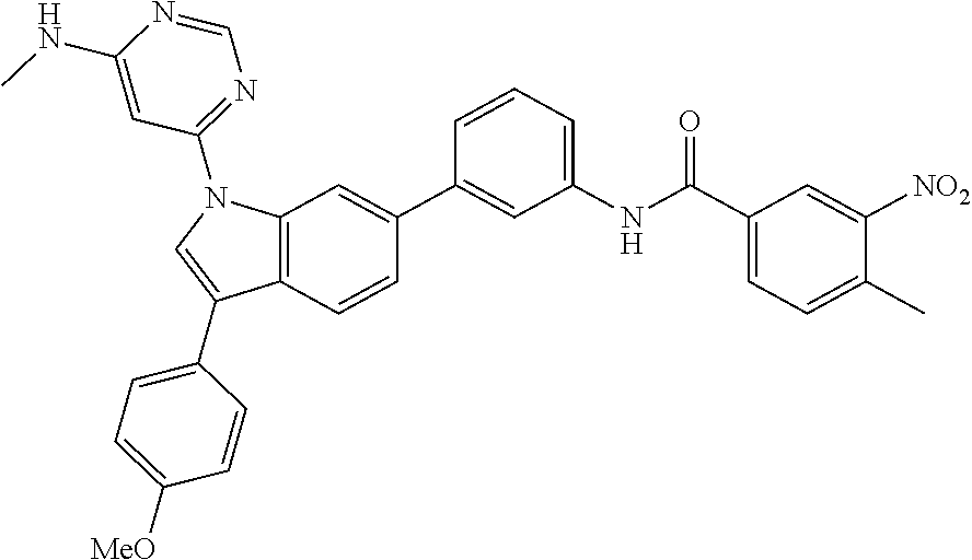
C12=C(C=CC(C3=CC(NC(C4=CC=C(C)C([NO2])=C4)=O)=CC=C3)=C1)C(C1=CC=C([MeO])C=C1)=CN2C1=NC=NC(NC)=C1
